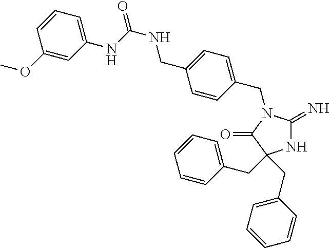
N1C(=N)N(CC2=CC=C(CNC(=O)NC3=CC=CC(OC)=C3)C=C2)C(=O)C1(CC1=CC=CC=C1)CC1=CC=CC=C1
